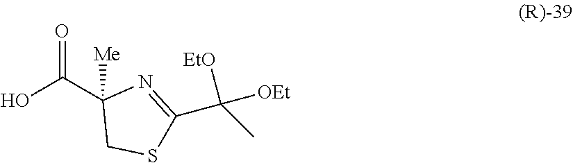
OC(C1([Me])CSC(C(C)([EtO])[OEt])=N1)=O
